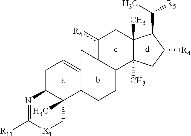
C(C1C2(C)C(C)(CC1[R4])C1C(c([R6])C2)CC2=CCC3C(C)(C2CC1)C[X1]C([R11])=N3)([R5])C
